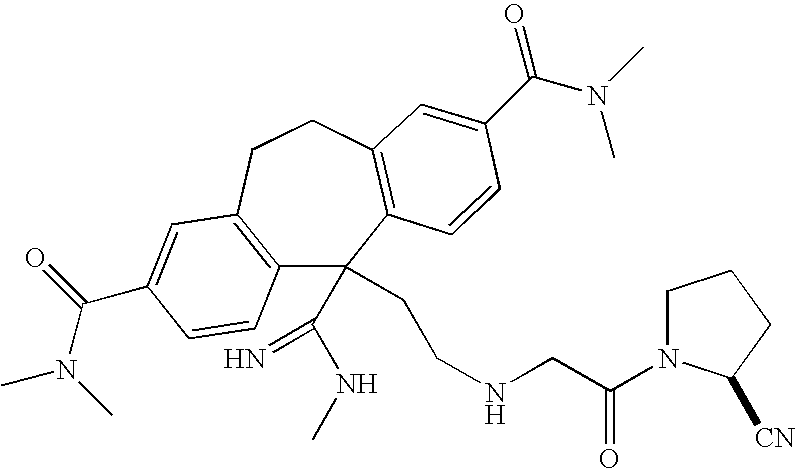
C12=C(CCC3=C(C1(C(NC)=N)CCNCC(=O)N1CCCC1[CN])C=CC(C(=O)N(C)C)=C3)C=C(C(N(C)C)=O)C=C2
